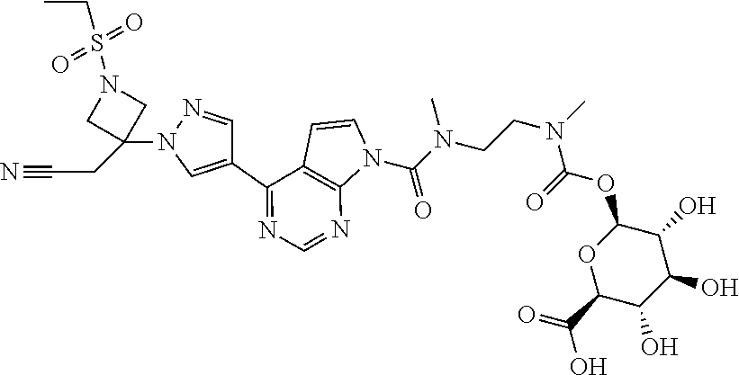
C1(C2=CN(C3(CC#N)CN(S(=O)(=O)CC)C3)N=C2)=NC=NC2=C1C=CN2C(N(CCN(C)C(=O)OC1OC(C(=O)O)C(O)C(O)C1O)C)=O
